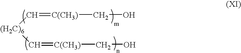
[(H2C)6](C=[C(CH3)]CO)C=[C(CH3)]CO
